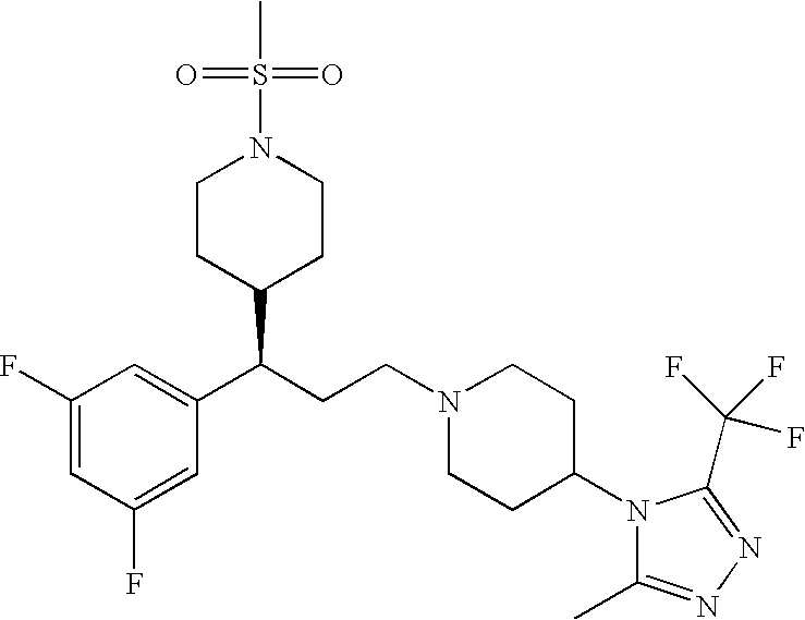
C1(F)=CC(F)=CC(C(CCN2CCC(N3C(C)=NN=C3C(F)(F)F)CC2)C2CCN(S(C)(=O)=O)CC2)=C1
